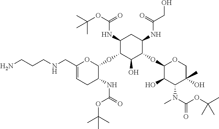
C1(CNCCCN)=CCC(NC(=O)OC(C)(C)C)C(OC2C(O)C(OC3C(O)C(N(C)C(OC(C)(C)C)=O)C(O)(C)CO3)C(NC(CO)=O)CC2NC(OC(C)(C)C)=O)O1
